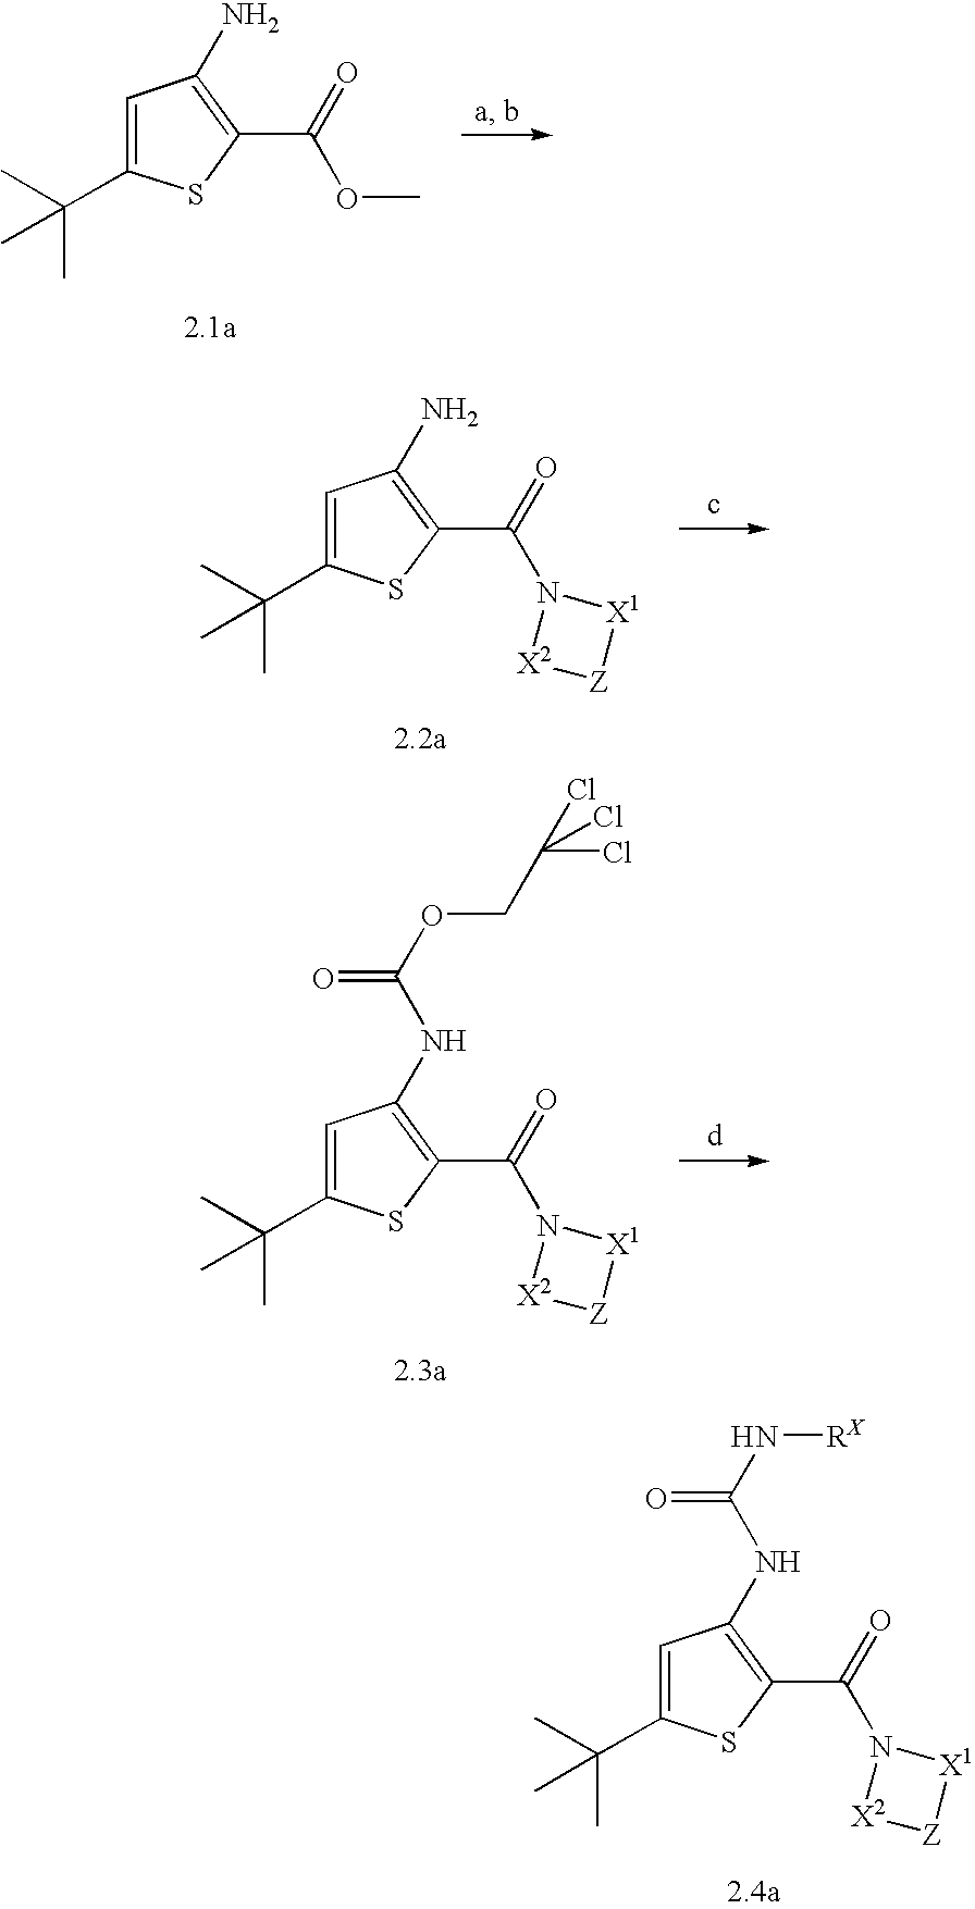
C1=C(C(C)(C)C)SC(C(=O)OC)=C1N.C1=C(C(C)(C)C)SC(C(=O)N2[X2][Z][X1]2)=C1N.C1=C(C(C)(C)C)SC(C(=O)N2[X2][Z][X1]2)=C1NC(=O)OCC(Cl)(Cl)Cl.C1=C(C(C)(C)C)SC(C(=O)N2[X2][Z][X1]2)=C1NC(=O)N[RX]
